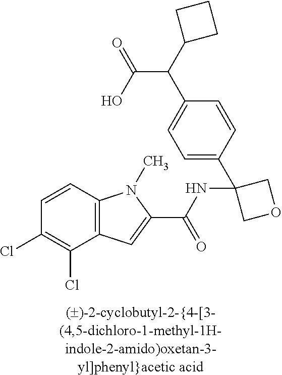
C1=CC2=C(C(Cl)=C1Cl)C=C(C(NC1(C3=CC=C(C(C(O)=O)C4CCC4)C=C3)COC1)=O)N2C
